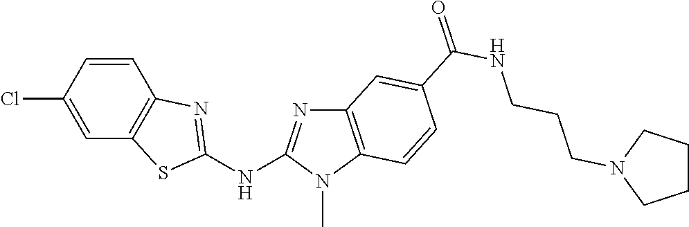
ClC1=CC2=C(C=C1)N=C(NC1=NC3=C(N1C)C=CC(C(NCCCN1CCCC1)=O)=C3)S2
